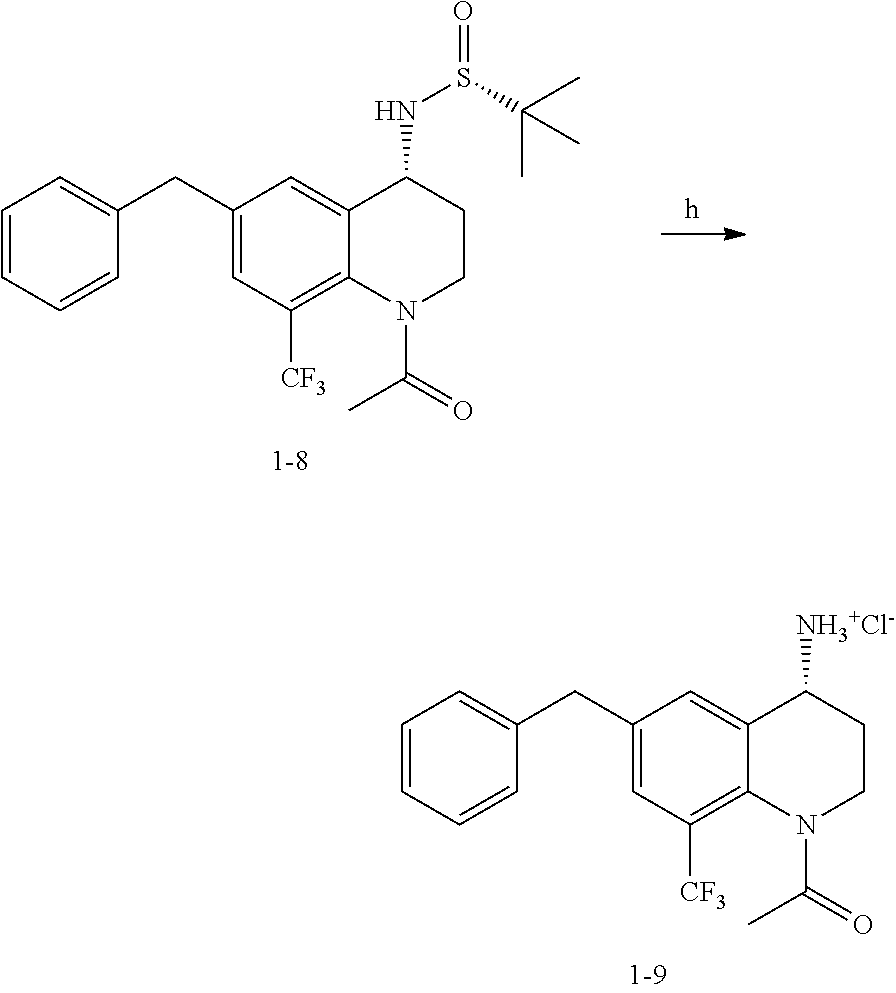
C1(CC2=CC=CC=C2)=CC([CF3])=C2C(=C1)C(NS(=O)C(C)(C)C)CCN2C(=O)C.C1(CC2=CC=CC=C2)=CC([CF3])=C2C(=C1)C([NH3+Cl-])CCN2C(=O)C
